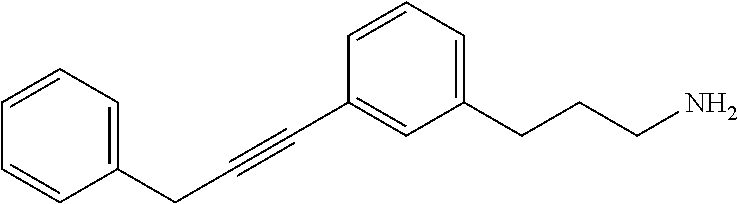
C(C#CC1=CC(CCCN)=CC=C1)C1=CC=CC=C1
